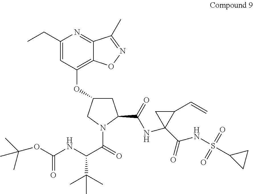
C1(CC)=CC(OC2CC(C(NC3(C(NS(C4CC4)(=O)=O)=O)C(C=C)C3)=O)N(C(=O)C(NC(OC(C)(C)C)=O)C(C)(C)C)C2)=C2C(=N1)C(C)=NO2
